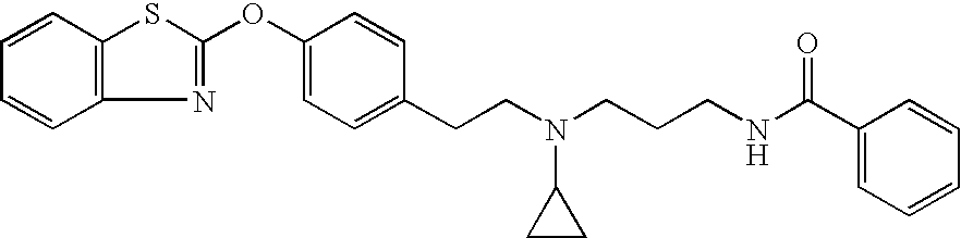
C12=C(C=CC=C1)SC(OC1=CC=C(CCN(CCCNC(C3=CC=CC=C3)=O)C3CC3)C=C1)=N2
